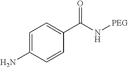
C1=C(N)C=CC(C(N[PEG])=O)=C1
